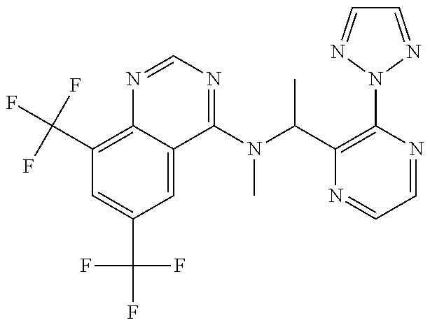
C1(C(F)(F)F)=C2C(=CC(C(F)(F)F)=C1)C(N(C(C1=C(N3N=CC=N3)N=CC=N1)C)C)=NC=N2
